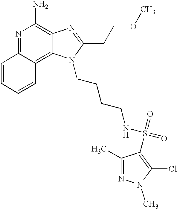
N1=C2C(=C3C(=C1N)N=C(CCOC)N3CCCCNS(=O)(=O)C1=C(Cl)N(C)N=C1C)C=CC=C2
